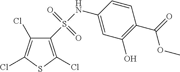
C1(NS(=O)(=O)C2=C(Cl)SC(Cl)=C2Cl)=CC(O)=C(C(=O)OC)C=C1
